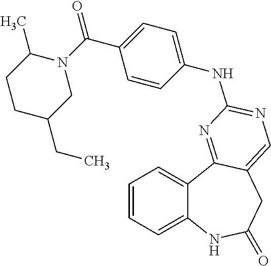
C1=CC=C2C(=C1)C1=NC(NC3=CC=C(C(=O)N4C(C)CCC(CC)C4)C=C3)=NC=C1CC(=O)N2
